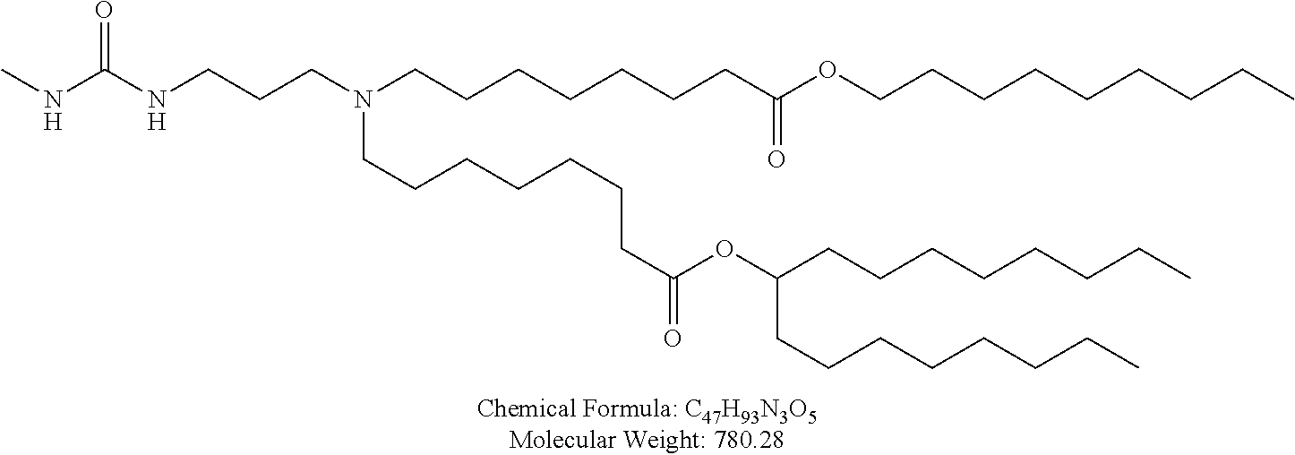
CNC(NCCCN(CCCCCCCC(OCCCCCCCCC)=O)CCCCCCCC(OC(CCCCCCCC)CCCCCCCC)=O)=O
